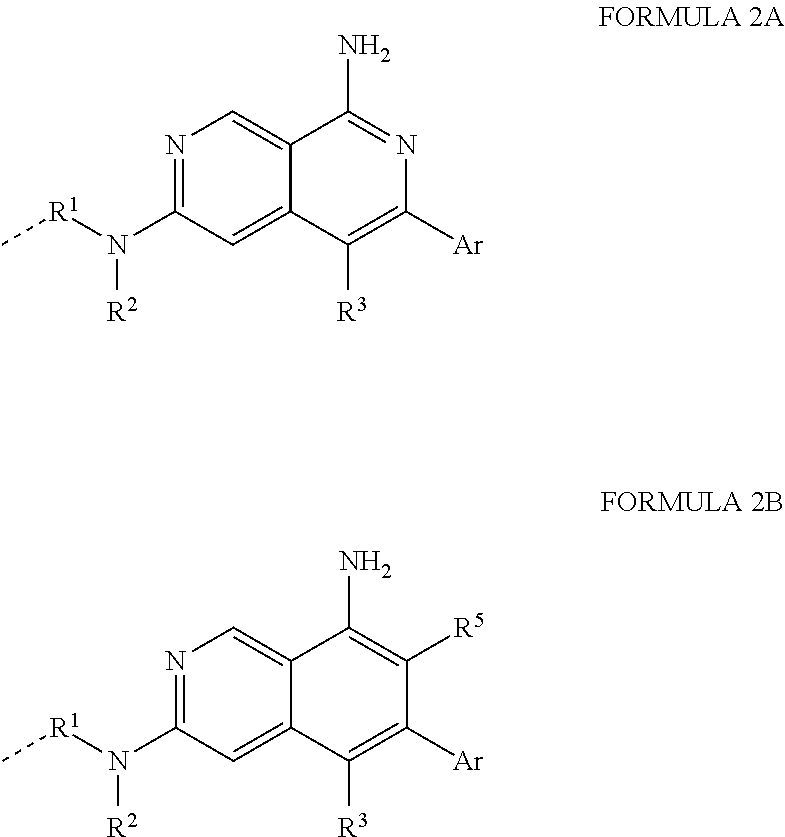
N1=C(N([R2])[R1]C)C=C2C(=C1)C(N)=NC([Ar])=C2[R3].N1=C(N([R2])[R1]C)C=C2C(=C1)C(N)=C([R5])C([Ar])=C2[R3]
